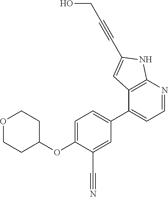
O1CCC(OC2=CC=C(C3=CC=NC4=C3C=C(C#CCO)N4)C=C2C#N)CC1
